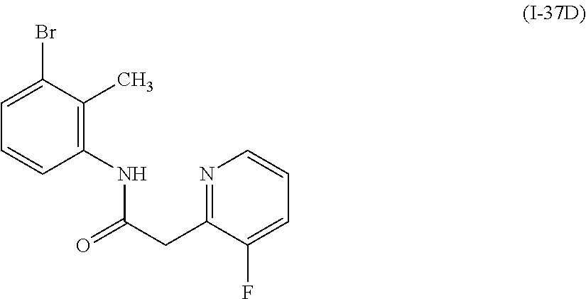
N1=C(CC(=O)NC2=C(C)C(Br)=CC=C2)C(F)=CC=C1
